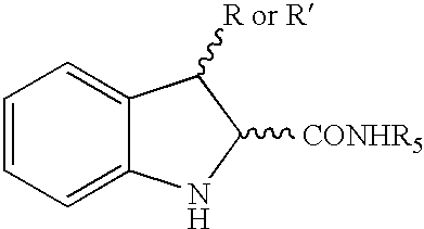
C1=CC=C2C(=C1)C([R or R])C([CONHR5])N2
